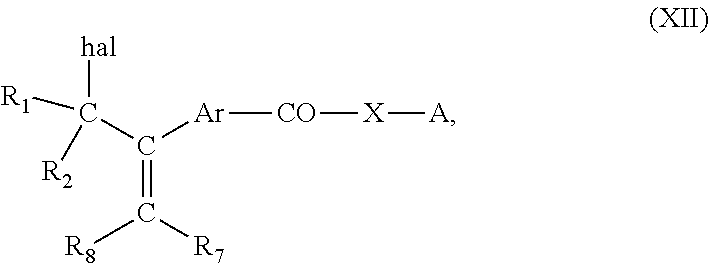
C(=C([R7])[R8])(C([R1])([R2])[hal])[Ar][CO][X][A]
